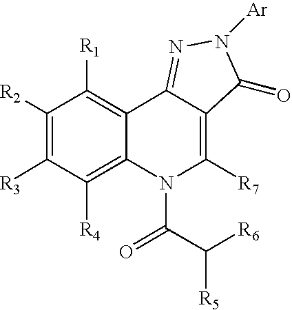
C1([R2])=C([R3])C([R4])=C2C(=C1[R1])C1=NN([Ar])C(=O)C1=C([R7])N2C(C([R6])[R5])=O
